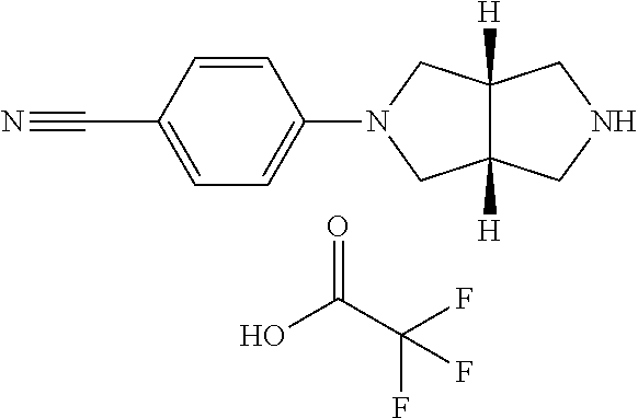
N1(C2=CC=C(C#N)C=C2)CC2([H])C([H])(C1)CNC2.OC(C(F)(F)F)=O
